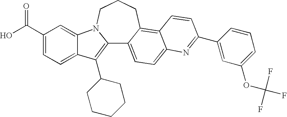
C12=C(C3CCCCC3)C3=CC=C(C(O)=O)C=C3N1CCCC1=C3C(=CC=C21)N=C(C1=CC(OC(F)(F)F)=CC=C1)C=C3
